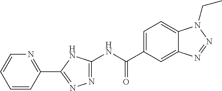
C1(NC(C2=CC=C3C(=C2)N=NN3CC)=O)=NN=C(C2=NC=CC=C2)N1
